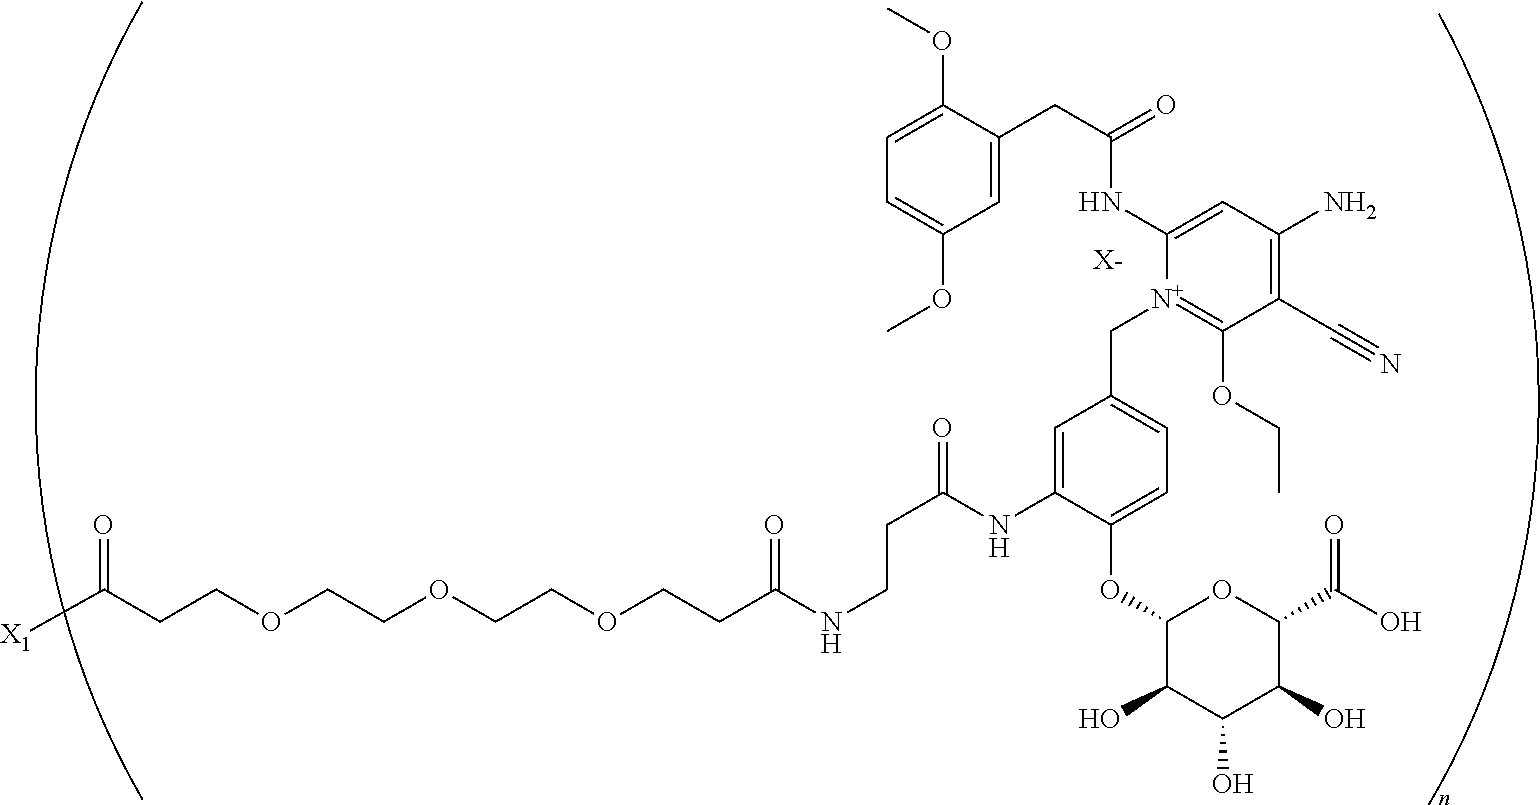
C(OCCOCCOCCC(NCCC(NC1=CC(C[N+]2=C(OCC)C(C#N)=C(N)C=C2NC(CC2=CC(OC)=CC=C2OC)=O)=CC=C1OC1C(O)C(O)C(O)C(C(=O)O)O1)=O)=O)CC(=O)[X1].[X-]
